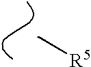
C[R5]
